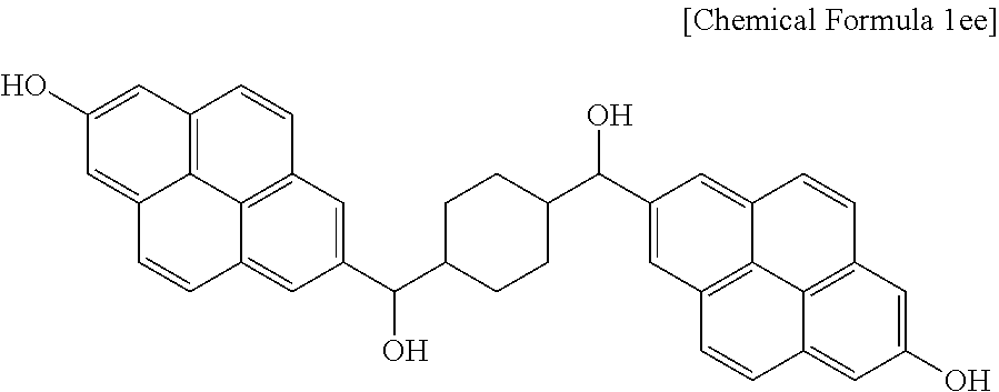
C1(C(C2CCC(C(C3=CC4=C5C(=C3)C=CC3=C5C(=CC(O)=C3)C=C4)O)CC2)O)=CC2=C3C(=C1)C=CC1=CC(O)=CC(=C31)C=C2
